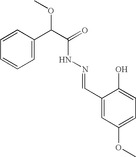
C1=CC(C(C(=O)NN=CC2=CC(OC)=CC=C2O)OC)=CC=C1
